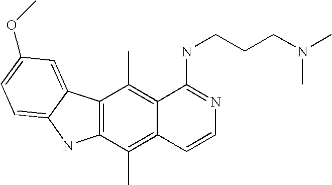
C12=C(C(C)=C3C(=C1C)C(NCCCN(C)C)=NC=C3)NC1=CC=C(OC)C=C21
